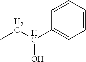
C1=CC=CC(C(CC)O)=C1
